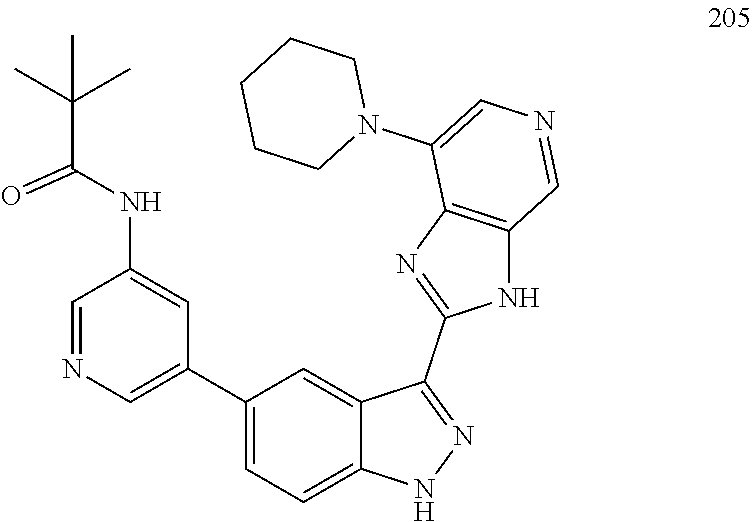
C12=CC(C3=CN=CC(NC(=O)C(C)(C)C)=C3)=CC=C1NN=C2C1=NC2=C(N1)C=NC=C2N1CCCCC1
